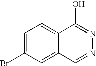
C1=C(Br)C=C2C(=C1)C(O)=NN=C2
